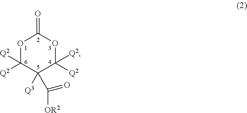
O1C([Q2])([Q2])C([Q3])(C(=O)[OR2])C([Q2])([Q2])OC1=O
